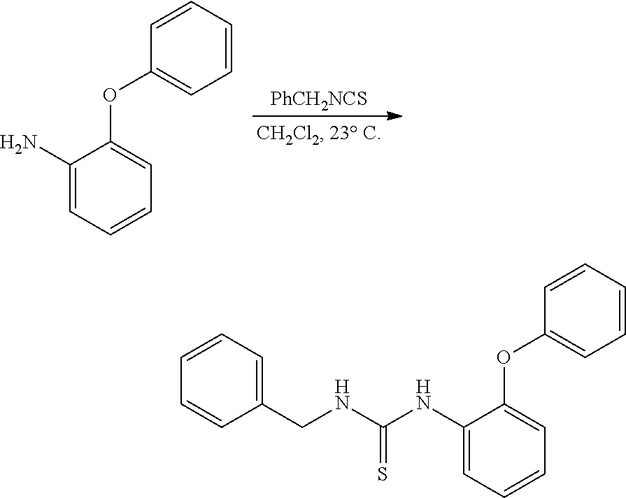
[PhCH2NCS].NC1=CC=CC=C1OC1=CC=CC=C1.C1(CNC(=S)NC2=CC=CC=C2OC2=CC=CC=C2)=CC=CC=C1
